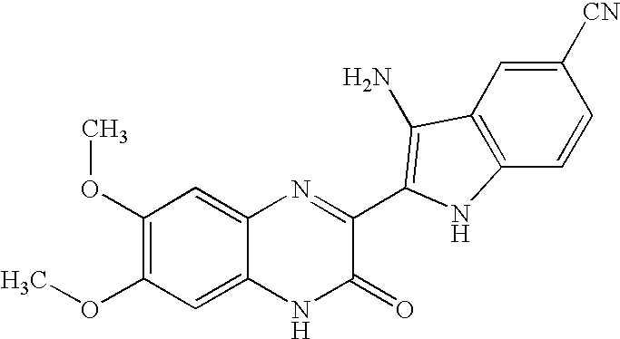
C1=C2C(=CC(OC)=C1OC)N=C(C1=C(N)C3=C(C=CC([CN])=C3)N1)C(=O)N2
